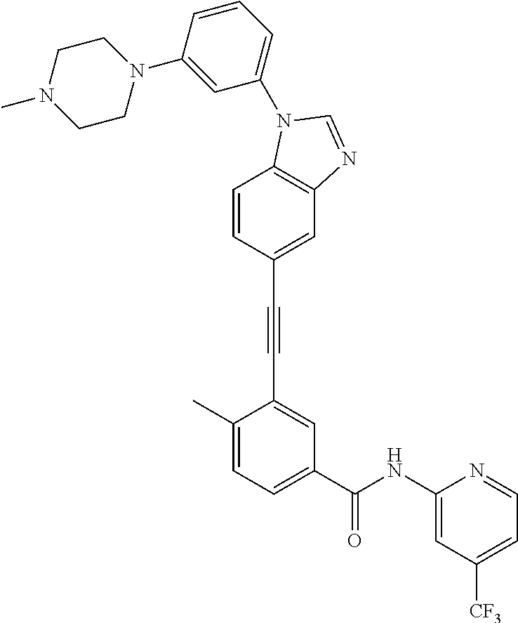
C1=CC2=C(C=C1C#CC1=CC(C(NC3=CC([CF3])=CC=N3)=O)=CC=C1C)N=CN2C1=CC=CC(N2CCN(C)CC2)=C1
